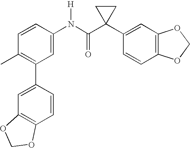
C1(N(C(C2(C3=CC4=C(C=C3)OCO4)CC2)=O)[H])=CC(C2=CC3=C(C=C2)OCO3)=C(C)C=C1
